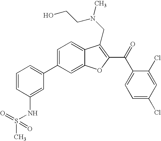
C1=C(C2=CC=CC(NS(=O)(=O)C)=C2)C=C2C(=C1)C(CN(CCO)C)=C(C(=O)C1=CC=C(Cl)C=C1Cl)O2
